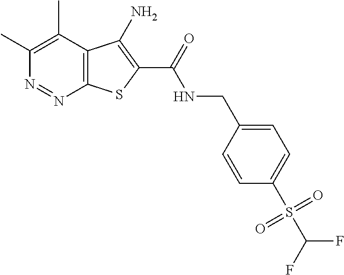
C1(C)=C(C)C2=C(N=N1)SC(C(=O)NCC1=CC=C(S(=O)(C(F)F)=O)C=C1)=C2N
